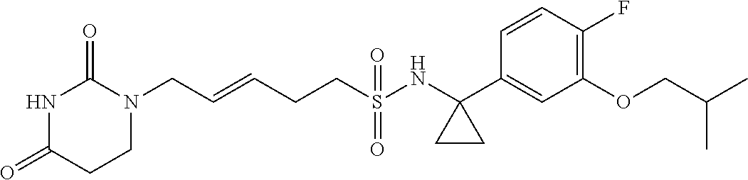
N1C(=O)CCN(CC=CCCS(NC2(C3=CC(OCC(C)C)=C(F)C=C3)CC2)(=O)=O)C1=O
